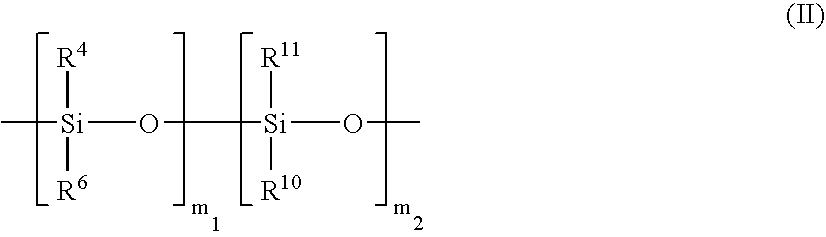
[Si]([R11])([R10])(O[Si]([R4])([R6])C)OC
